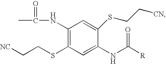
CC(NC1=C(SCC[NC])C=C(NC([R])=O)C(SCC[CN])=C1)=O
